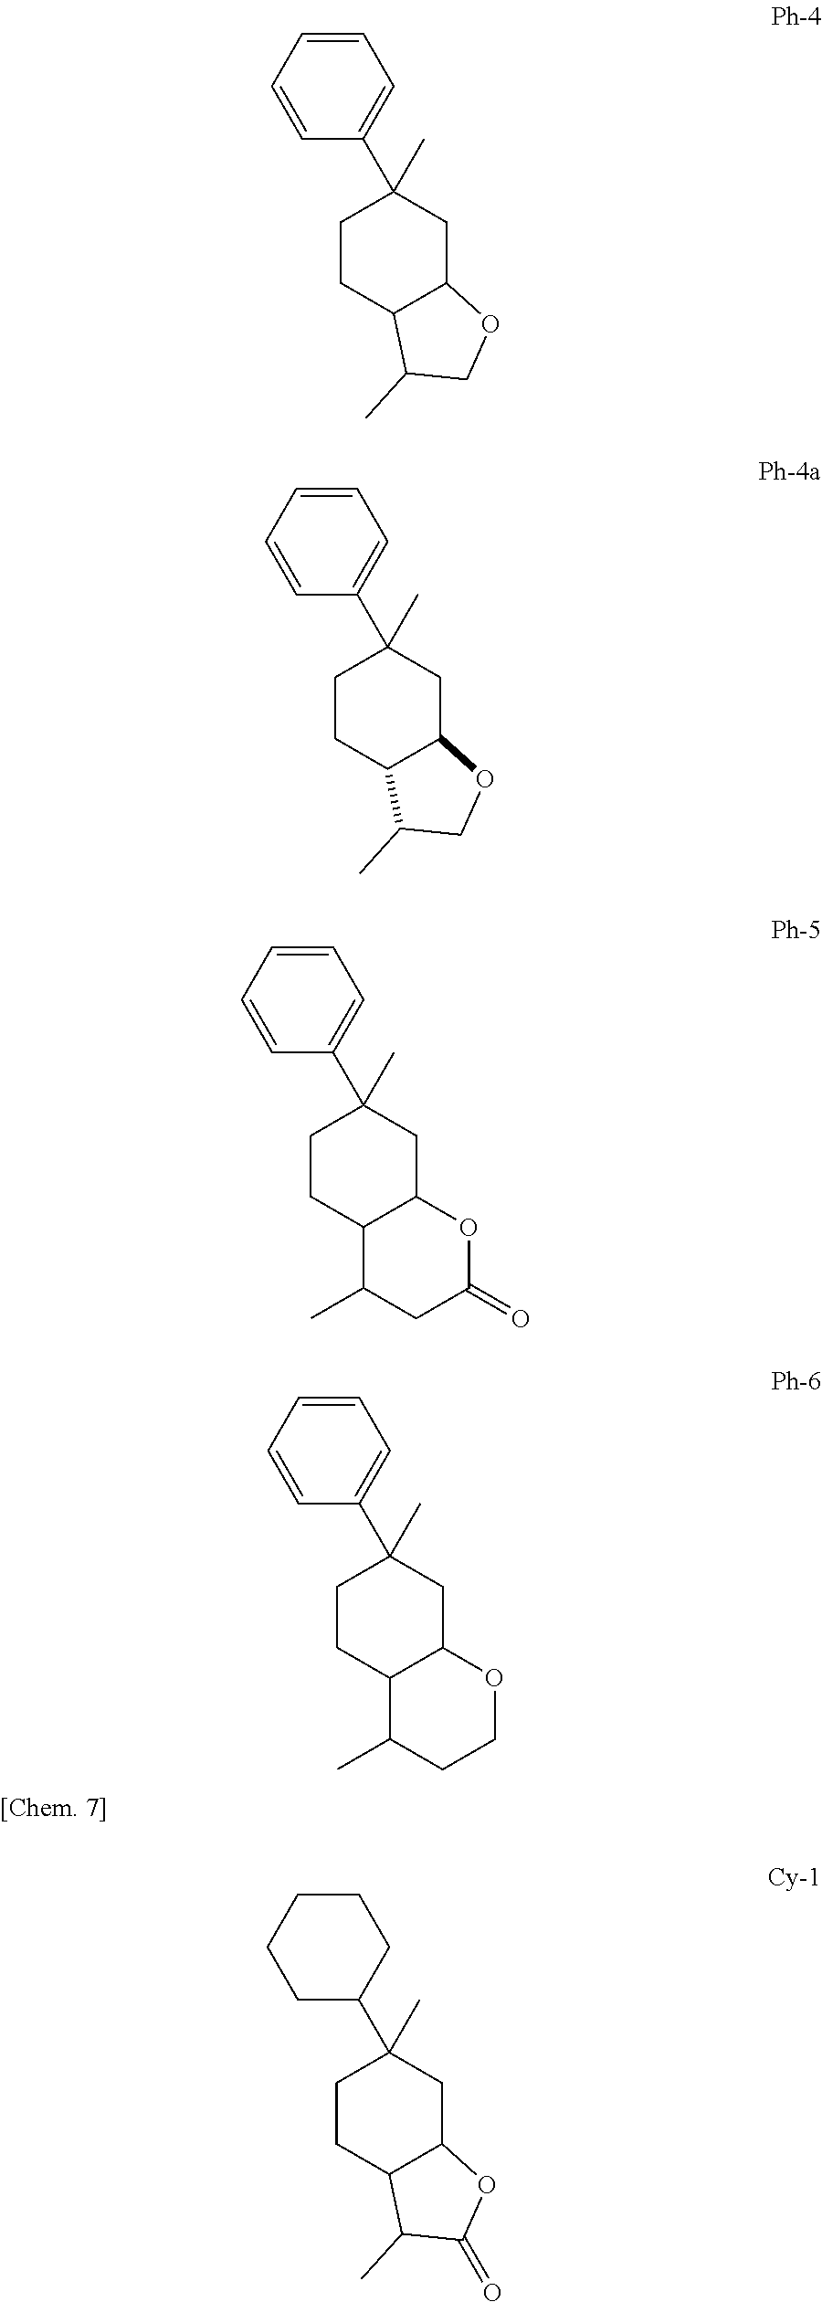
C1CC2C(CC1(C1=CC=CC=C1)C)OCC2C.C1CC2C(CC1(C1=CC=CC=C1)C)OCC2C.C1CC2C(CC1(C1=CC=CC=C1)C)OC(=O)CC2C.C1CC2C(CC1(C1=CC=CC=C1)C)OCCC2C.C1CC2C(CC1(C1CCCCC1)C)OC(=O)C2C
